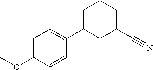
C1=C(OC)C=CC(C2CC(C#N)CCC2)=C1
